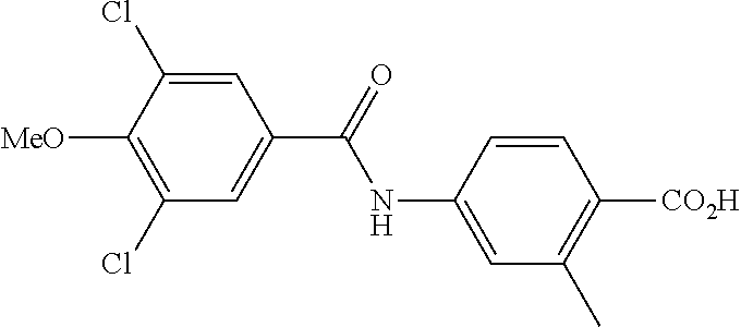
C1=C(NC(C2=CC(Cl)=C([MeO])C(Cl)=C2)=O)C=CC([CO2H])=C1C
